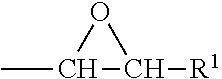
CC1C([R1])O1
